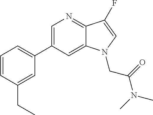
C1=C(C2=CC=CC(CC)=C2)C=C2C(=N1)C(F)=CN2CC(N(C)C)=O
